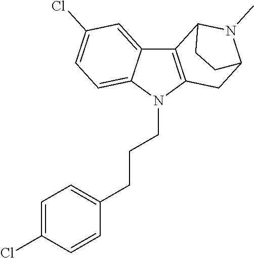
C12=CC(Cl)=CC=C1N(CCCC1=CC=C(Cl)C=C1)C1=C2C2N(C)C(C1)CC2
